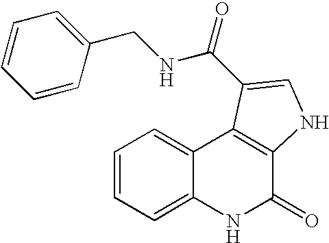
C1=CC=C2C(=C1)C1=C(C(=O)N2)NC=C1C(=O)NCC1=CC=CC=C1
